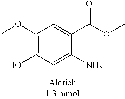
C1(OC)=C(O)C=C(N)C(C(OC)=O)=C1
